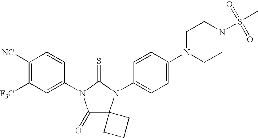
C1([NC])=C([F3C])C=C(N2C(=O)C3(N(C4=CC=C(N5CCN(S(C)(=O)=O)CC5)C=C4)C2=S)CCC3)C=C1
